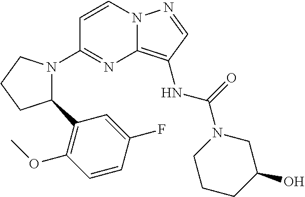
C1=CN2C(=C(NC(=O)N3CCCC(O)C3)C=N2)N=C1N1C(C2=C(OC)C=CC(F)=C2)CCC1
